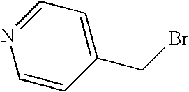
C1(CBr)=CC=NC=C1
